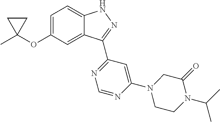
C1C(C)(OC2=CC=C3C(=C2)C(C2=NC=NC(N4CCN(C(C)C)C(=O)C4)=C2)=NN3)C1
